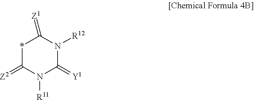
C1(=[Z2])*C(=[Z1])N([R12])C(=[Y1])N1[R11]
